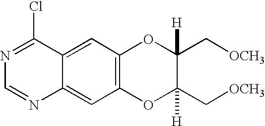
C1=C2C(=CC3=C1OC(C[OCH3])([H])C(C[OCH3])([H])O3)N=CN=C2Cl
